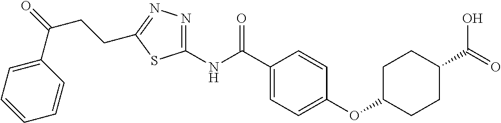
C(C1=NN=C(NC(=O)C2=CC=C(OC3CCC(C(O)=O)CC3)C=C2)S1)CC(C1=CC=CC=C1)=O
